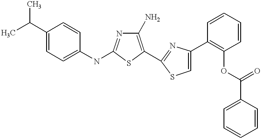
C1(N)=C(C2=NC(C3=C(OC(C4=CC=CC=C4)=O)C=CC=C3)=CS2)SC(NC2=CC=C(C(C)C)C=C2)=N1
